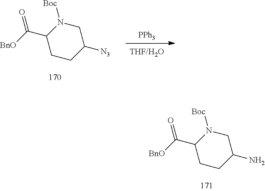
C1N([Boc])C(C([BnO])=O)CCC1[N3].[PPh3].C1N([Boc])C(C([BnO])=O)CCC1N
